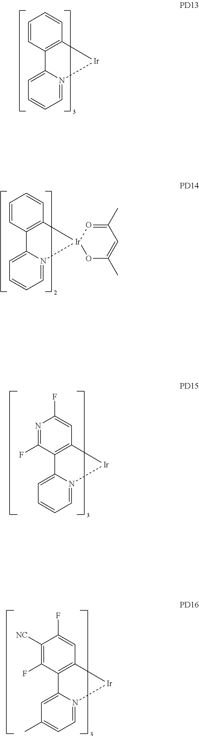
C1=CC=N2C(=C1)C1=C(C=CC=C1)[Ir]2.C1=CC=N2C(=C1)C1=C(C=CC=C1)[Ir]21O=C(C)C=C(C)O1.C1=CC=N2C(=C1)C1=C(C=C(F)N=C1F)[Ir]2.C1(C)=CC=N2C(=C1)C1=C(C=C(F)C([NC])=C1F)[Ir]2
